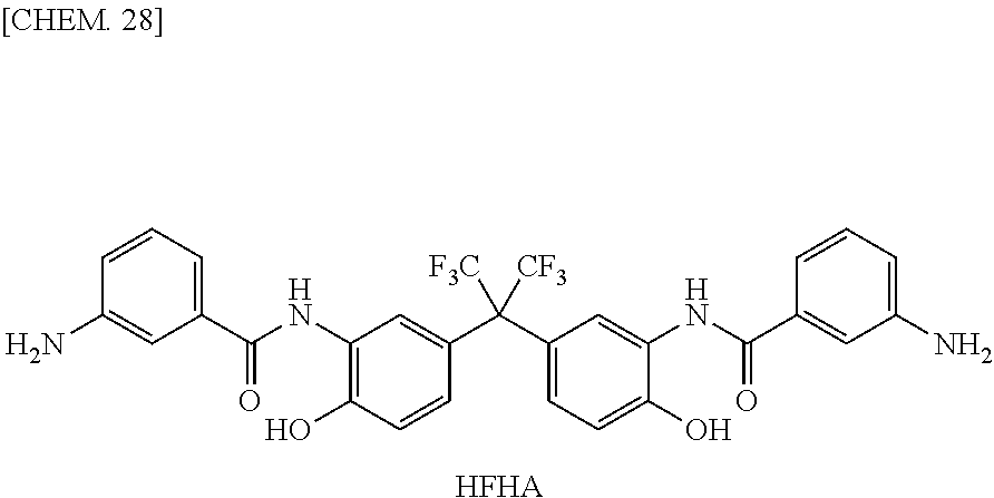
C1(C(NC2=C(O)C=CC(C(C3=CC=C(O)C(NC(=O)C4=CC(N)=CC=C4)=C3)([F3C])[CF3])=C2)=O)=CC=CC(N)=C1.[HFHA]
